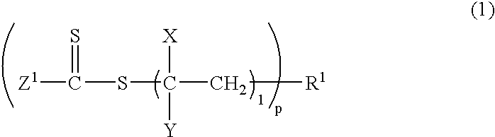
[Z1]C(SC(C[R1])([Y])[X])=S
